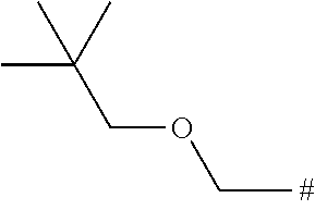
C(OCC)C(C)(C)C
